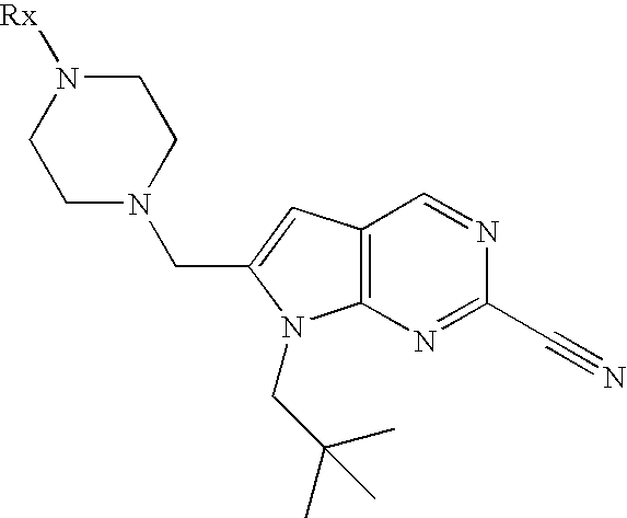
C1N(CC2=CC3=C(N2CC(C)(C)C)N=C(C#N)N=C3)CCN([Rx])C1
